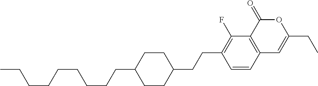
C12=C(C(=O)OC(CC)=C1)C(F)=C(CCC1CCC(CCCCCCCCC)CC1)C=C2
